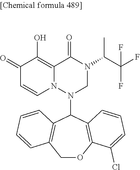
C1(=O)C=CN2C(=C1O)C(=O)N(C(C(F)(F)F)C)CN2C1C2=C(COC3=C1C=CC=C3Cl)C=CC=C2
